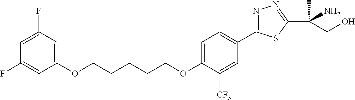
O(CCCCCOC1=CC=C(C2=NN=C(C(N)(C)CO)S2)C=C1[CF3])C1=CC(F)=CC(F)=C1
